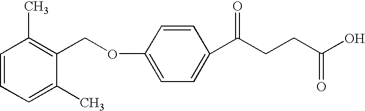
C1(OCC2=C(C)C=CC=C2C)=CC=C(C(CCC(O)=O)=O)C=C1
